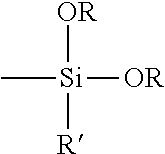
C[Si]([OR])([OR])[R]
